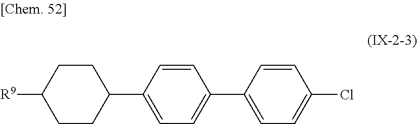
C1CC(C2=CC=C(C3=CC=C(Cl)C=C3)C=C2)CCC1[R9]
